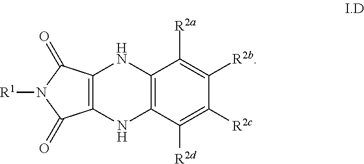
C12=C(C(=O)N([R1])C1=O)NC1=C(N2)C([R2d])=C([R2c])C([R2b])=C1[R2a]
